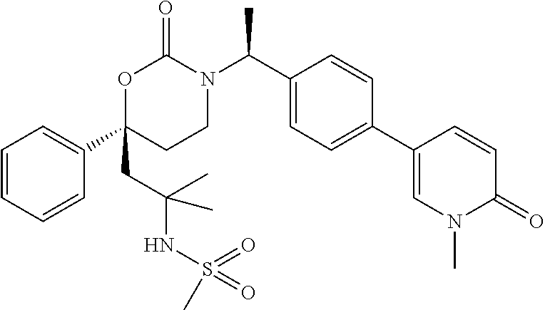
C1=CC=CC(C2(CC(NS(=O)(=O)C)(C)C)CCN(C(C3=CC=C(C4=CN(C)C(=O)C=C4)C=C3)C)C(=O)O2)=C1
